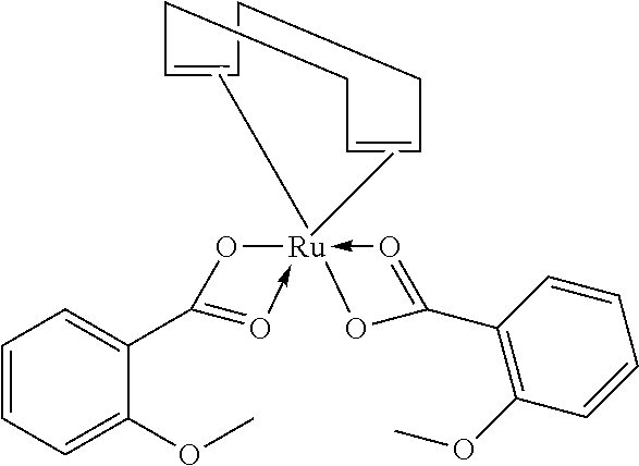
C1=CC=C(OC)C(C2=O->[Ru]3(C)(C)(-O=C(C4=C(OC)C=CC=C4)O3)O2)=C1.C1C=CCCC=CC1
